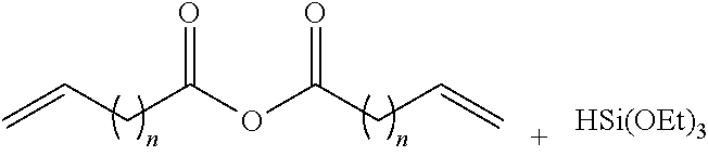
C=CCC(OC(CC=C)=O)=O.[HSi(OEt)3]
